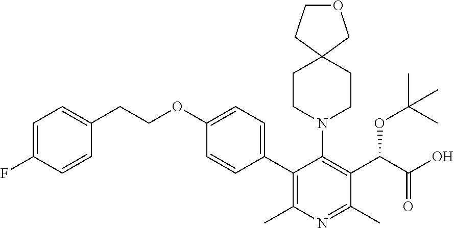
C1=C(F)C=CC(CCOC2=CC=C(C3=C(C)N=C(C)C(C(OC(C)(C)C)C(=O)O)=C3N3CCC4(CC3)COCC4)C=C2)=C1
